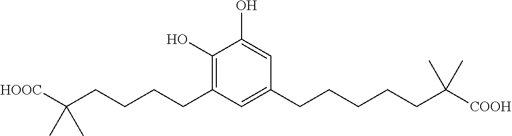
C1(O)=C(CCCCC([HOOC])(C)C)C=C(CCCCCC([COOH])(C)C)C=C1O
